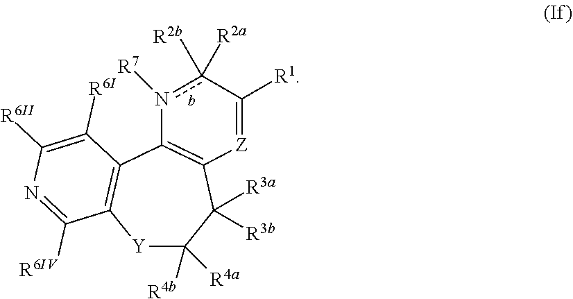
[Y]1C([R4a])([R4b])C([R3a])([R3b])C2=C(C3=C1C([R6IV])=NC([R6II])=C3[R6I])n([R7])c([R2b])([R2a])C([R1])=[Z]2
